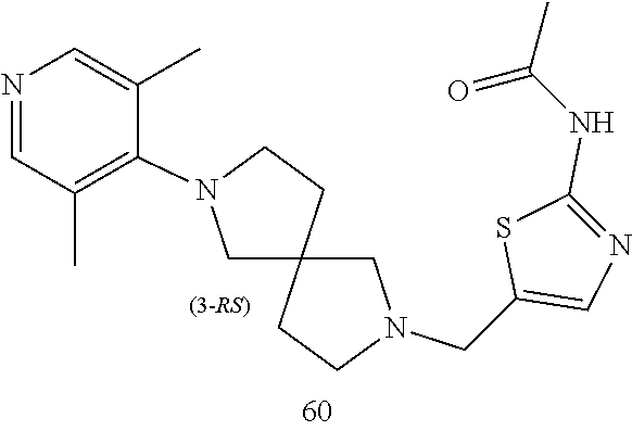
C12(CN(CC3=CN=C(NC(=O)C)S3)CC1)CCN(C1=C(C)C=NC=C1C)C2
